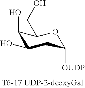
C1(O)C(O)CC([OUDP])OC1CO
